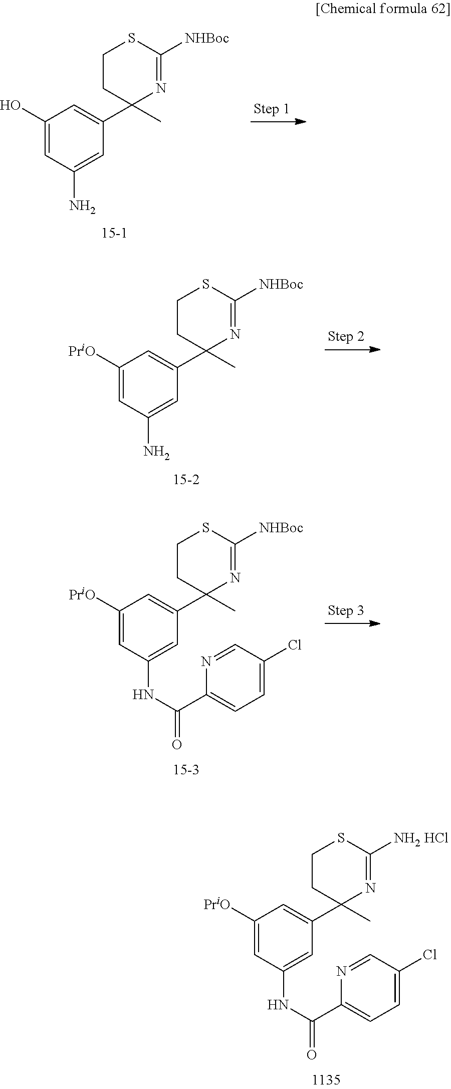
C1(O)=CC(N)=CC(C2(C)N=C([NHBoc])SCC2)=C1.C1([PriO])=CC(N)=CC(C2(C)N=C([NHBoc])SCC2)=C1.C1([PriO])=CC(NC(=O)C2=CC=C(Cl)C=N2)=CC(C2(C)N=C([NHBoc])SCC2)=C1.C1([PriO])=CC(NC(=O)C2=CC=C(Cl)C=N2)=CC(C2(C)N=C([NH2 HCl])SCC2)=C1
